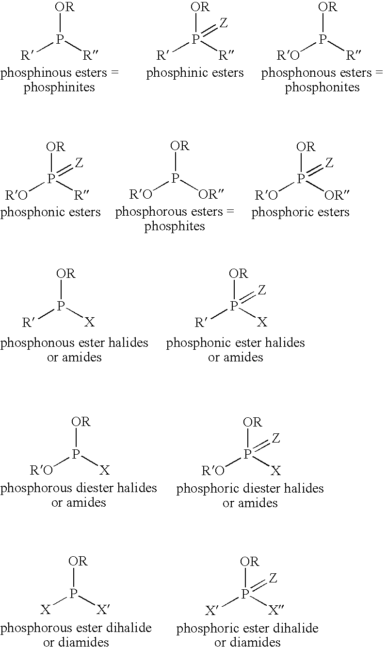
[OR]P([R])[R].[OR]P([R])([R])=[Z].[OR]P([RO])[R].[OR]P([RO])([R])=[Z].[OR]P([RO])[OR].[OR]P([RO])([OR])=[Z].[OR]P([R])[X].[OR]P([R])([X])=[Z].[OR]P([RO])[X].[OR]P([RO])([X])=[Z].[OR]P([X])[X].[OR]P([X])([X])=[Z]
